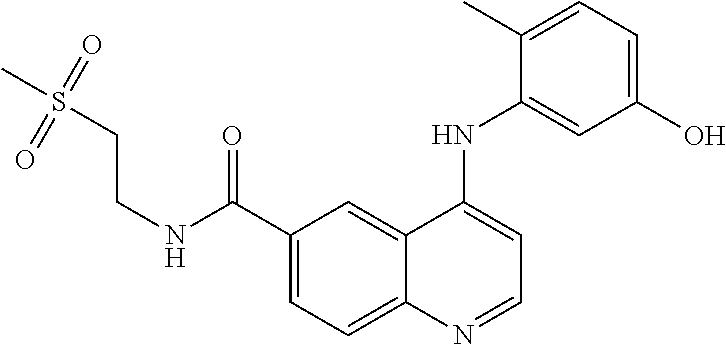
C(NC(C1=CC=C2C(=C1)C(NC1=CC(O)=CC=C1C)=CC=N2)=O)CS(C)(=O)=O
